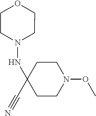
N(N1CCOCC1)C1(C#N)CCN(OC)CC1
